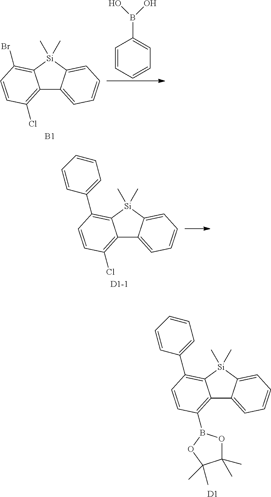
C12=C(Cl)C=CC(Br)=C1[Si](C)(C)C1=CC=CC=C21.[B1].C1=CC=CC=C1B(O)O.C12=C(Cl)C=CC(C3=CC=CC=C3)=C1[Si](C)(C)C1=CC=CC=C21.[D1-1].[D1].C12=C(B3OC(C)(C)C(C)(C)O3)C=CC(C3=CC=CC=C3)=C1[Si](C)(C)C1=CC=CC=C21
